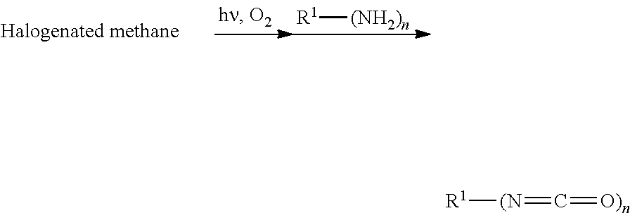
[R1][(NH2)n].[R1][(N]=C=[O)n]
